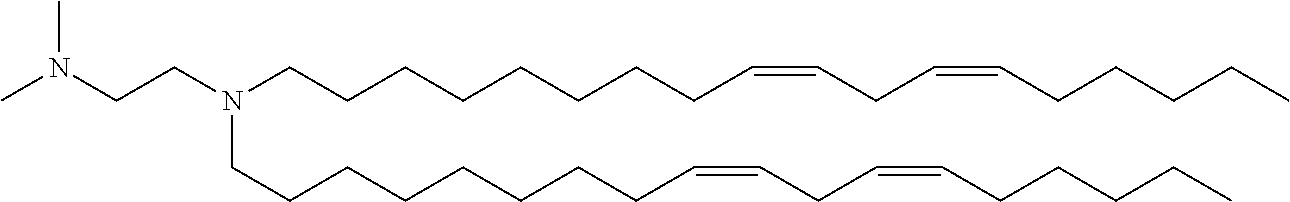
CN(CCN(CCCCCCCCC=CCC=CCCCCC)CCCCCCCCC=CCC=CCCCCC)C
